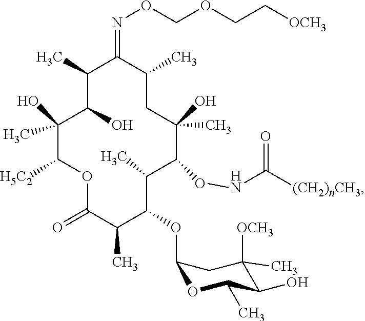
C1(C)C(O)C(O)(C)C([H5C2])OC(=O)C(C)C(OC2OC(C)C(O)C(C)([OCH3])C2)C(C)C(ONC(=O)[(CH2)nCH3])C(C)(O)CC(C)C1=NOCOCC[OCH3]
